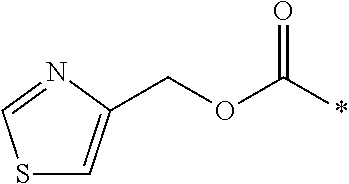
S1C=C(COC(*)=O)N=C1
